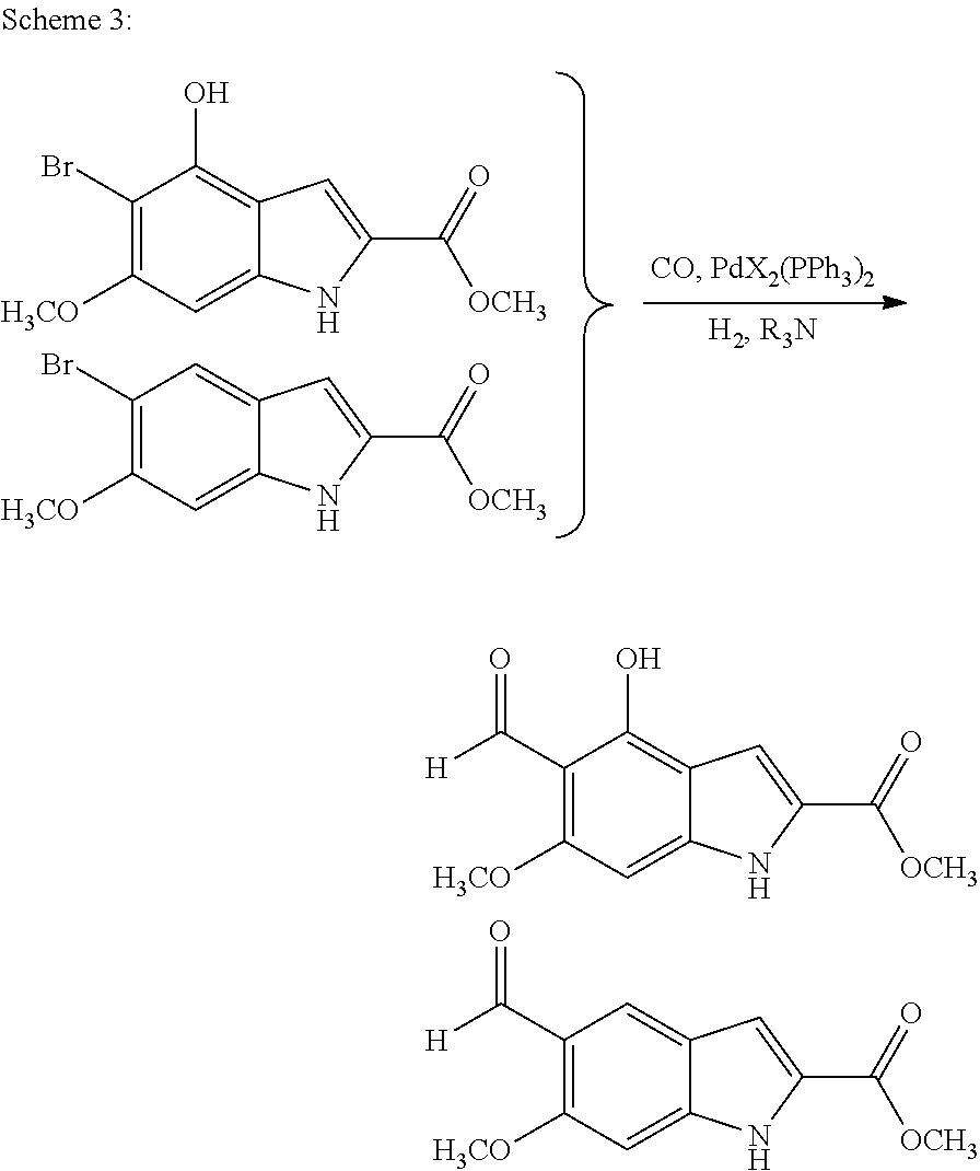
C1(C([H])=O)=C([H3CO])C=C2C(=C1O)C=C(C(=O)[OCH3])N2.C1(C([H])=O)=C([H3CO])C=C2C(=C1)C=C(C(=O)[OCH3])N2.C1(Br)=C([H3CO])C=C2C(=C1O)C=C(C(=O)[OCH3])N2.C1(Br)=C([H3CO])C=C2C(=C1)C=C(C(=O)[OCH3])N2
